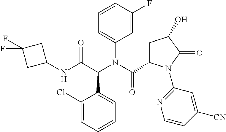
C1(Cl)=CC=CC=C1C(C(NC1CC(F)(F)C1)=O)N(C(C1CC(O)C(=O)N1C1=NC=CC([CN])=C1)=O)C1=CC=CC(F)=C1
